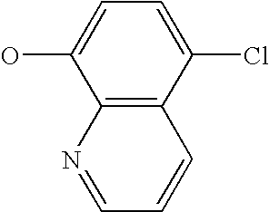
OC1=CC=C(Cl)C2=C1N=CC=C2
